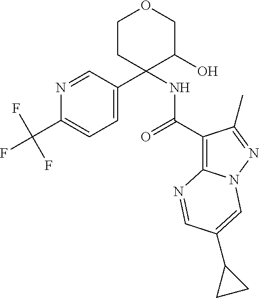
N1=CC(C2(NC(C3=C4N(N=C3C)C=C(C3CC3)C=N4)=O)C(O)COCC2)=CC=C1C(F)(F)F
